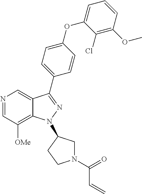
N1=CC([OMe])=C2C(=C1)C(C1=CC=C(OC3=CC=CC(OC)=C3Cl)C=C1)=NN2C1CN(C(=O)C=C)CC1
